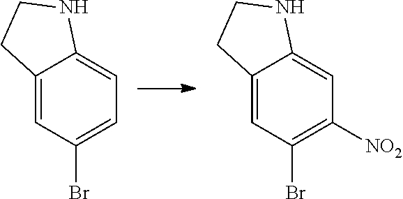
C12=CC(Br)=CC=C1NCC2.C12=CC(Br)=C([NO2])C=C1NCC2
